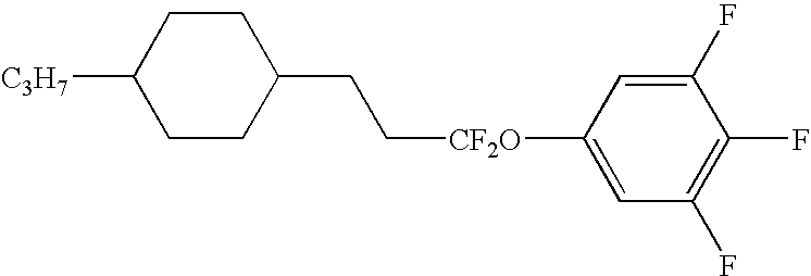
C1(CC[CF2O]C2=CC(F)=C(F)C(F)=C2)CCC([C3H7])CC1
